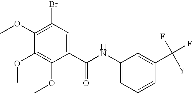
C1(OC)=C(Br)C=C(C(NC2=CC=CC(C(F)(F)[Y])=C2)=O)C(OC)=C1OC
